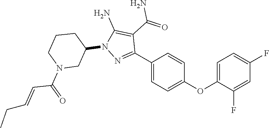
N1(C2CN(C(C=CCC)=O)CCC2)N=C(C2=CC=C(OC3=CC=C(F)C=C3F)C=C2)C(C(N)=O)=C1N
